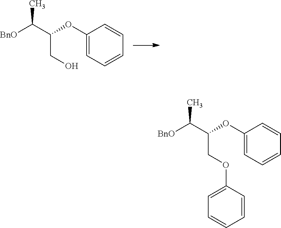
C1(OC(C([BnO])C)CO)=CC=CC=C1.C1(OC(C([BnO])C)COC2=CC=CC=C2)=CC=CC=C1
